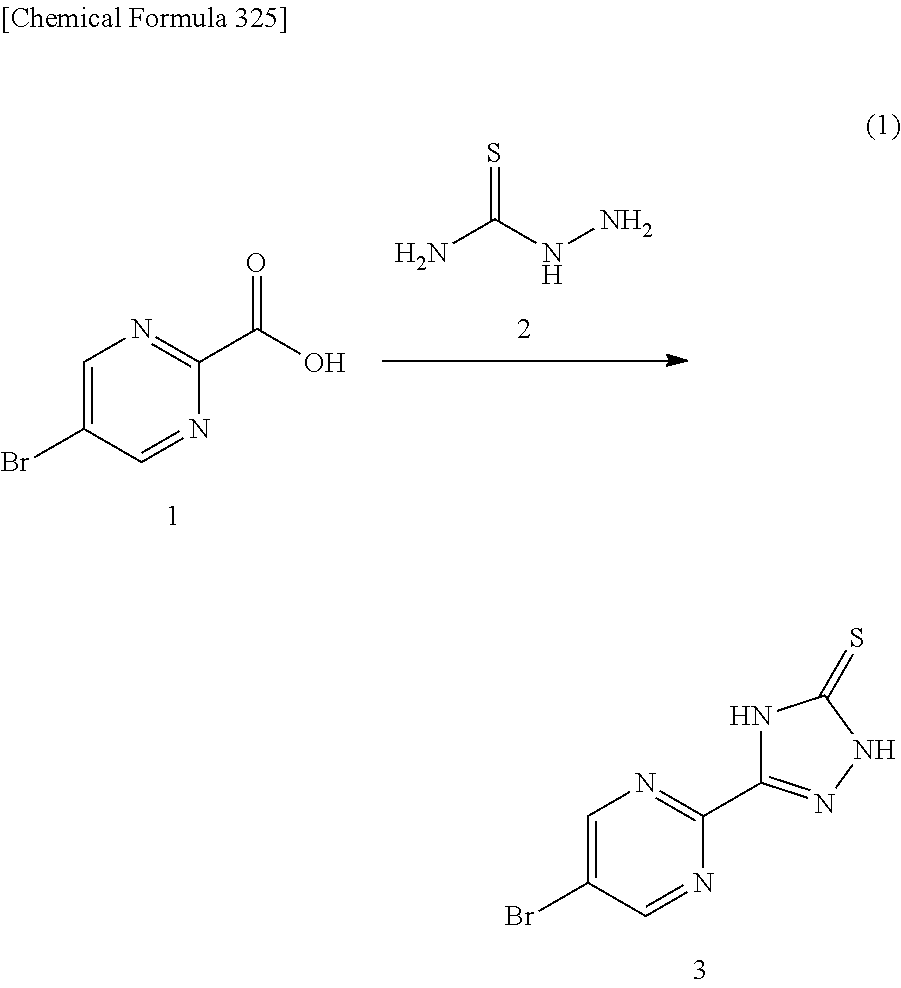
NC(NN)=S.C1=C(Br)C=NC(C(O)=O)=N1.C1=C(Br)C=NC(C2=NNC(=S)N2)=N1
